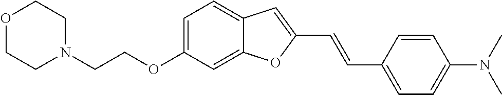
C1=C(OCCN2CCOCC2)C=C2C(=C1)C=C(C=CC1=CC=C(N(C)C)C=C1)O2
